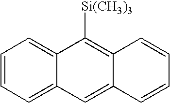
C1=CC=C2C(=C1)C([Si(CH3)3])=C1C(=C2)C=CC=C1
